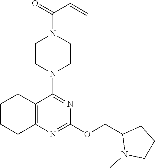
C1CC2=C(CC1)C(N1CCN(C(=O)C=C)CC1)=NC(OCC1N(C)CCC1)=N2
